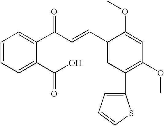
C1=CC=C(C(O)=O)C(C(=O)C=CC2=CC(C3=CC=CS3)=C(OC)C=C2OC)=C1
